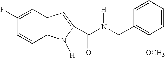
C1(F)=CC2=C(C=C1)N([H])C(C(N(CC1=C([OCH3])C=CC=C1)[H])=O)=C2
